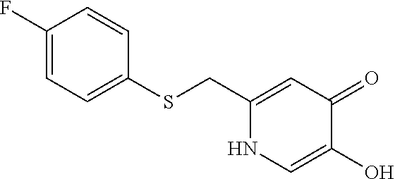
C1(CSC2=CC=C(F)C=C2)=CC(=O)C(O)=CN1
